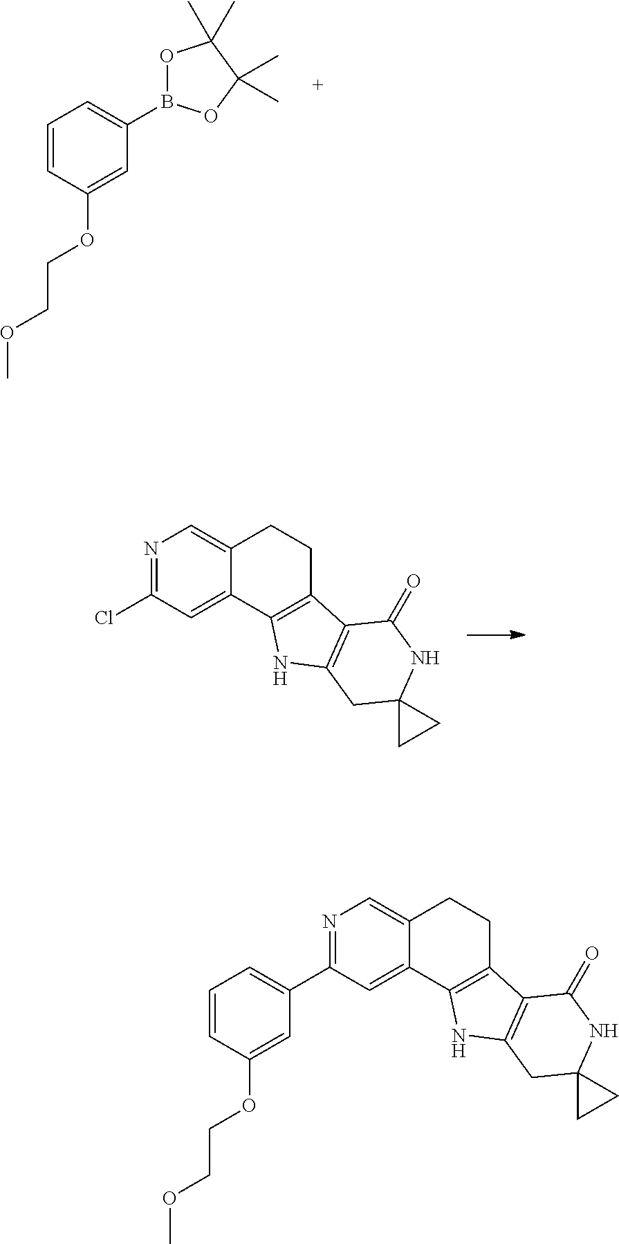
C1=CC=C(B2OC(C)(C)C(C)(C)O2)C=C1OCCOC.C12=CN=C(Cl)C=C1C1=C(CC2)C2=C(N1)CC1(NC2=O)CC1.N1=C(C2=CC=CC(OCCOC)=C2)C=C2C(=C1)CCC1=C2NC2=C1C(=O)NC1(C2)CC1
